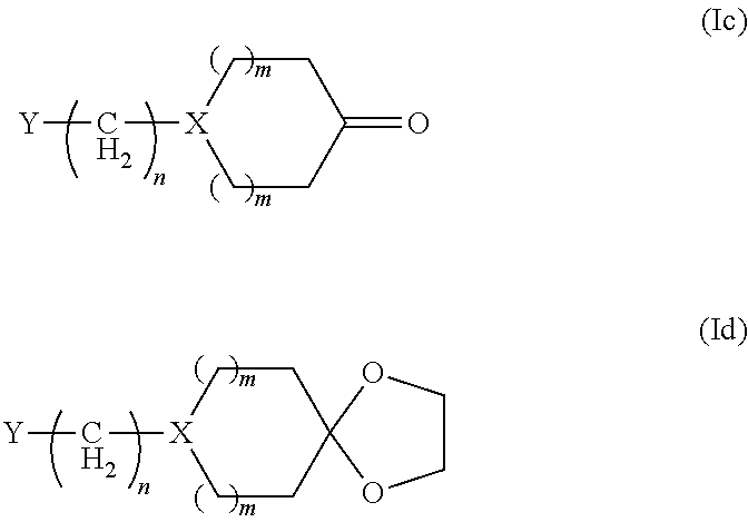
C1(=O)CC[X](C[Y])CC1.C12(CC[X](C[Y])CC1)OCCO2
